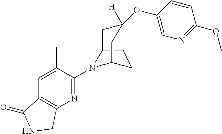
C12CCC(N1C1=NC3=C(C=C1C)C(=O)NC3)CC([H])(OC1=CN=C(OC)C=C1)C2
